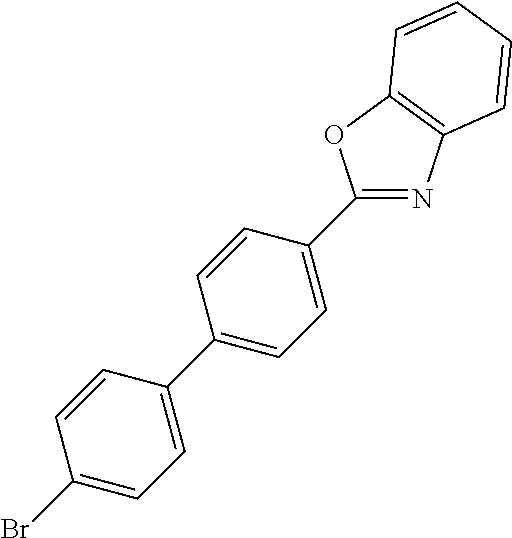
C1(Br)=CC=C(C2=CC=C(C3=NC4=C(O3)C=CC=C4)C=C2)C=C1
